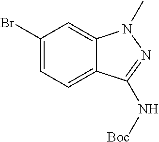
C1(Br)=CC=C2C(=C1)N(C)N=C2N[Boc]
